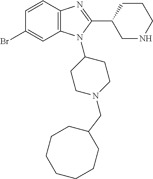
C1=CC2=C(C=C1Br)N(C1CCN(CC3CCCCCCC3)CC1)C(C1CNCCC1)=N2
